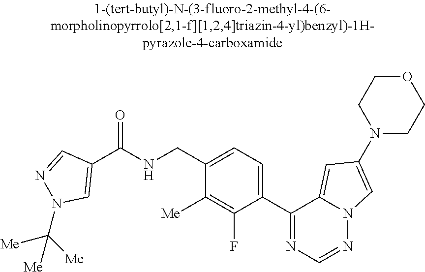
C1(CNC(C2=CN(C([Me])([Me])[Me])N=C2)=O)=CC=C(C2=NC=NN3C2=CC(N2CCOCC2)=C3)C(F)=C1[Me]
